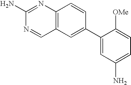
C12=C(C=C(C3=CC(N)=CC=C3[OMe])C=C1)C=NC(N)=N2
